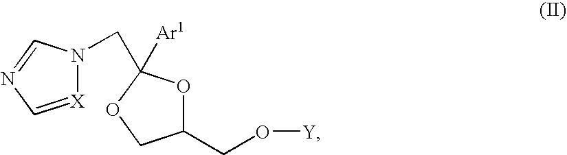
[X]1=CN=CN1CC1([Ar1])OC(CO[Y])CO1
